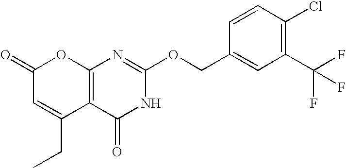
C12=C(C(=O)NC(OCC3=CC(C(F)(F)F)=C(Cl)C=C3)=N1)C(CC)=CC(=O)O2
